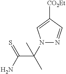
C(C(C)(N1N=CC([CO2Et])=C1)C)(N)=S
